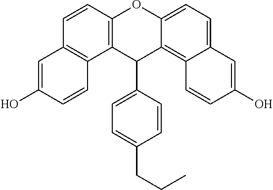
C1=CC(C2C3=C(C=CC4=C3C=CC(O)=C4)OC3=CC=C4C(=C23)C=CC(O)=C4)=CC=C1CCC
